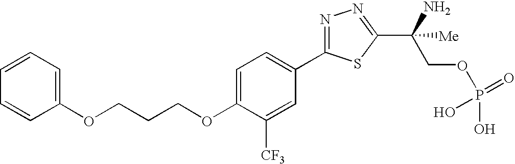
C(OC1=CC=C(C2=NN=C(C(COP(O)(O)=O)(N)[Me])S2)C=C1[CF3])CCOC1=CC=CC=C1
